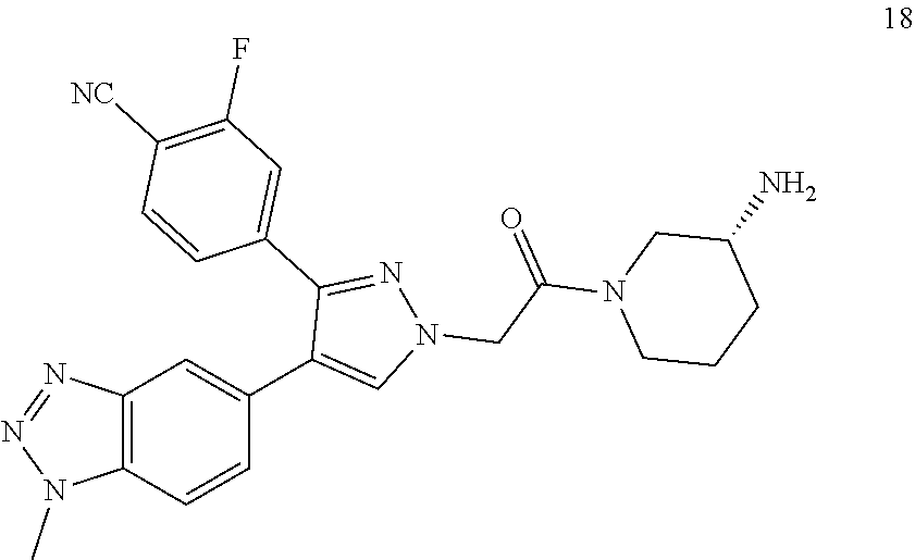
C12=C(C=CC(C3=CN(CC(N4CCCC(N)C4)=O)N=C3C3=CC(F)=C([NC])C=C3)=C1)N(C)N=N2
